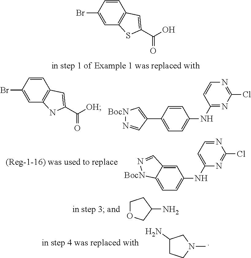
C1=CC(Br)=CC2=C1C=C(C([OH])=O)N2.C1(NC2=NC(Cl)=NC=C2)=CC=C(C2=C[BocN]N=C2)C=C1.C1(NC2=CC=NC(Cl)=N2)=CC=C2C(=C1)C=N[BocN]2.[(Reg-1-16) was used to replace].C1OCC(N)C1.C1(N)CCN(C)C1.C1=CC(Br)=CC2=C1C=C(C(O)=O)S2
